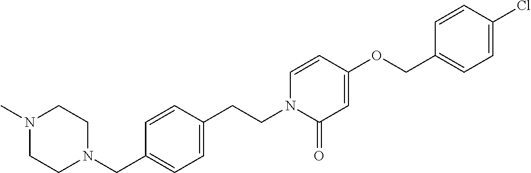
N1(C)CCN(CC2=CC=C(CCN3C(=O)C=C(OCC4=CC=C(Cl)C=C4)C=C3)C=C2)CC1
